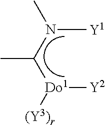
C([Do1]([Y2])[(Y3)r])(N([Y1])C)C
